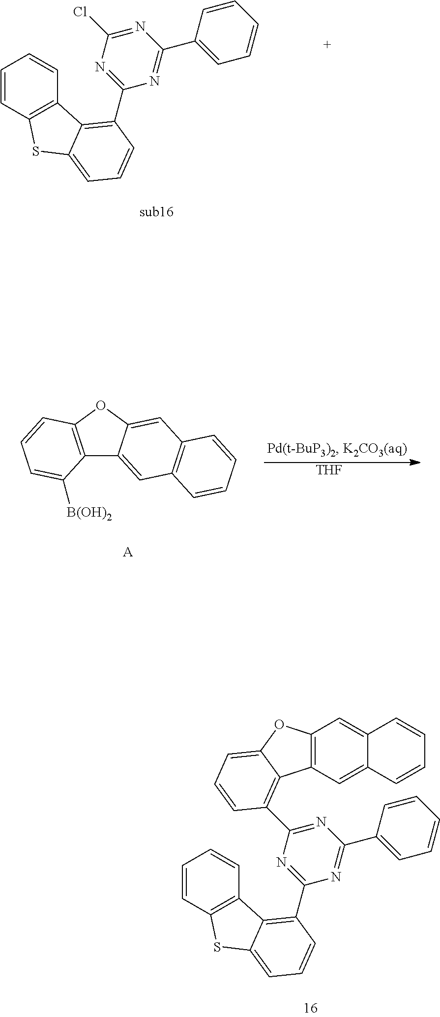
C1=C(C2=NC(C3=C4C5=C(C=CC=C5)SC4=CC=C3)=NC(Cl)=N2)C=CC=C1.C1=C(C2=NC(C3=C4C5=C(C=CC=C5)SC4=CC=C3)=NC(C3=C4C5=C(C=C6C(=C5)C=CC=C6)OC4=CC=C3)=N2)C=CC=C1.C12=C(OC3=CC4=C(C=C13)C=CC=C4)C=CC=C2[B(OH)2].[A].[THF]
